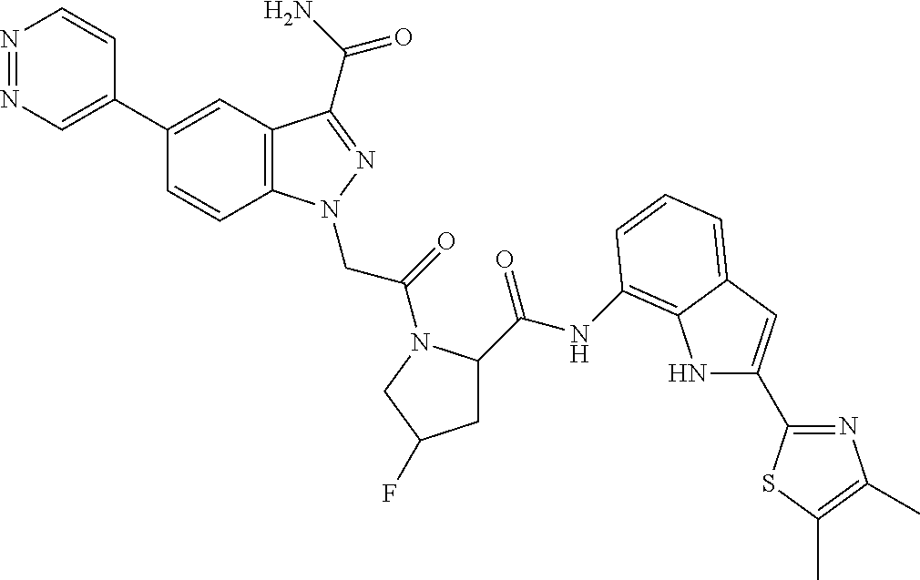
N1=NC=C(C2=CC3=C(C=C2)N(CC(=O)N2C(C(NC4=C5NC(C6=NC(C)=C(C)S6)=CC5=CC=C4)=O)CC(F)C2)N=C3C(N)=O)C=C1
